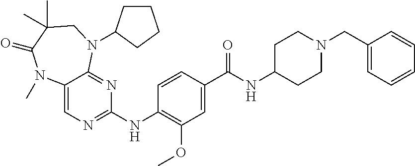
C1(NC2=NC=C3C(=N2)N(C2CCCC2)CC(C)(C)C(=O)N3C)=C(OC)C=C(C(NC2CCN(CC3=CC=CC=C3)CC2)=O)C=C1
